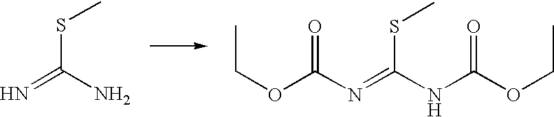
O=C(N=C(SC)NC(=O)OCC)OCC.S(C(N)=N)C
